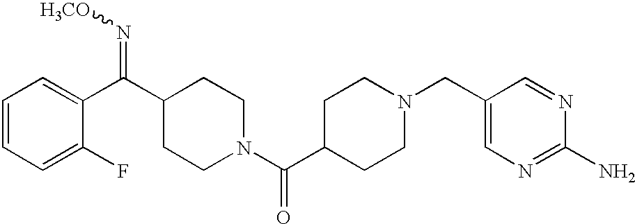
C1=CC=C(F)C(C(C2CCN(C(C3CCN(CC4=CN=C(N)N=C4)CC3)=O)CC2)=N[H3CO])=C1
